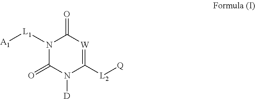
N1([L1][A1])C(=O)N([D])C([L2][Q])=[W]C1=O
